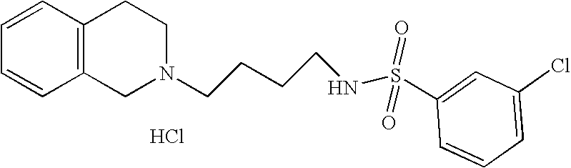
C1=CC=CC2=C1CCN(CCCCNS(=O)(=O)C1=CC(Cl)=CC=C1)C2.Cl
